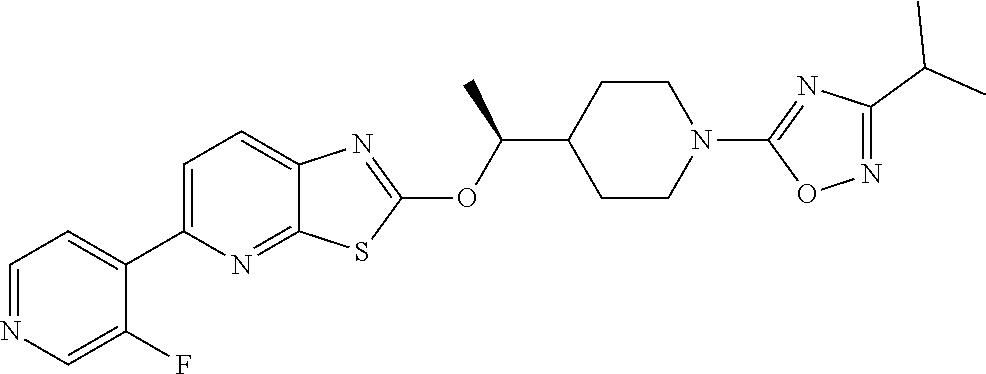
C1=C(C2=CC=NC=C2F)N=C2C(=C1)N=C(OC(C1CCN(C3=NC(C(C)C)=NO3)CC1)C)S2
